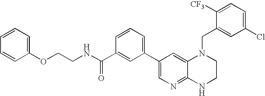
C(CNC(C1=CC(C2=CN=C3C(=C2)N(CC2=CC(Cl)=CC=C2[CF3])CCN3)=CC=C1)=O)OC1=CC=CC=C1
